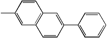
C1(C)=CC2=C(C=C1)C=C(C1=CC=CC=C1)C=C2
